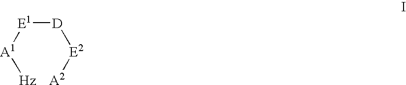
[A1]([Hz])[E1][D][E2][A2]
